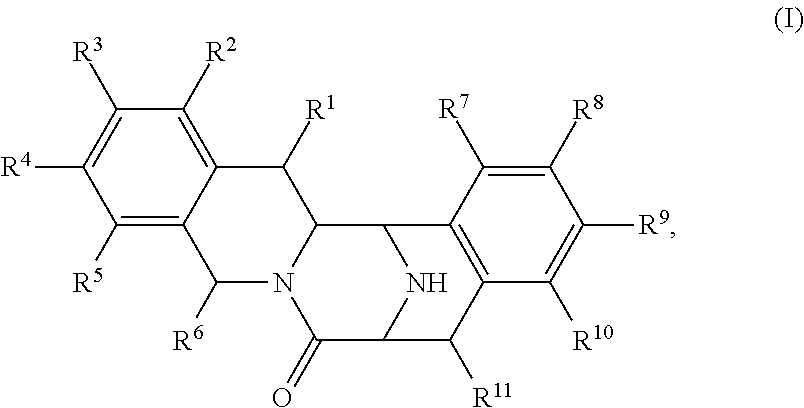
C1([R5])=C2C(=C([R2])C([R3])=C1[R4])C([R1])C1N(C2[R6])C(=O)C2NC1C1=C(C2[R11])C([R10])=C([R9])C([R8])=C1[R7]
